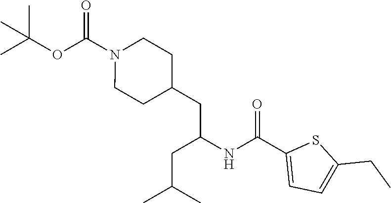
O(C(N1CCC(CC(NC(C2=CC=C(CC)S2)=O)CC(C)C)CC1)=O)C(C)(C)C
